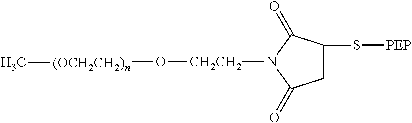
C1C(S[PEP])C(=O)N([CH2CH2]O[(OCH2CH2)n]C)C1=O
